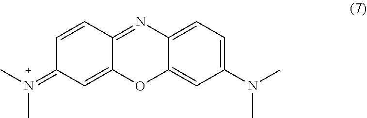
CN(=C1C=CC2=NC3=CC=C(N(C)C)C=C3OC2=C1)C
